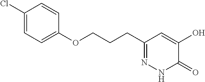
C1(OCCCC2=NNC(=O)C(O)=C2)=CC=C(Cl)C=C1
